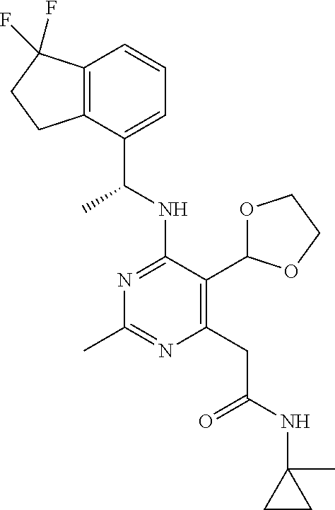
N1=C(NC(C)C2=CC=CC3=C2CCC3(F)F)C(C2OCCO2)=C(CC(=O)NC2(C)CC2)N=C1C
